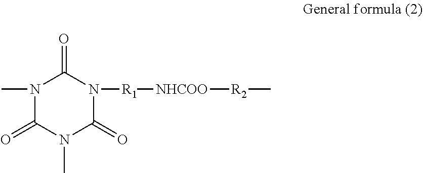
N1(C)C(=O)N(C)C(=O)N([R1][NHCOO][R2]C)C1=O
